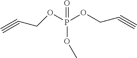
C#CCOP(OCC#C)(OC)=O
